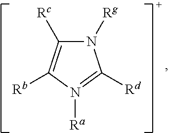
N1([Rg])C([Rc])=C([Rb])N([Ra])=C1[Rd]
